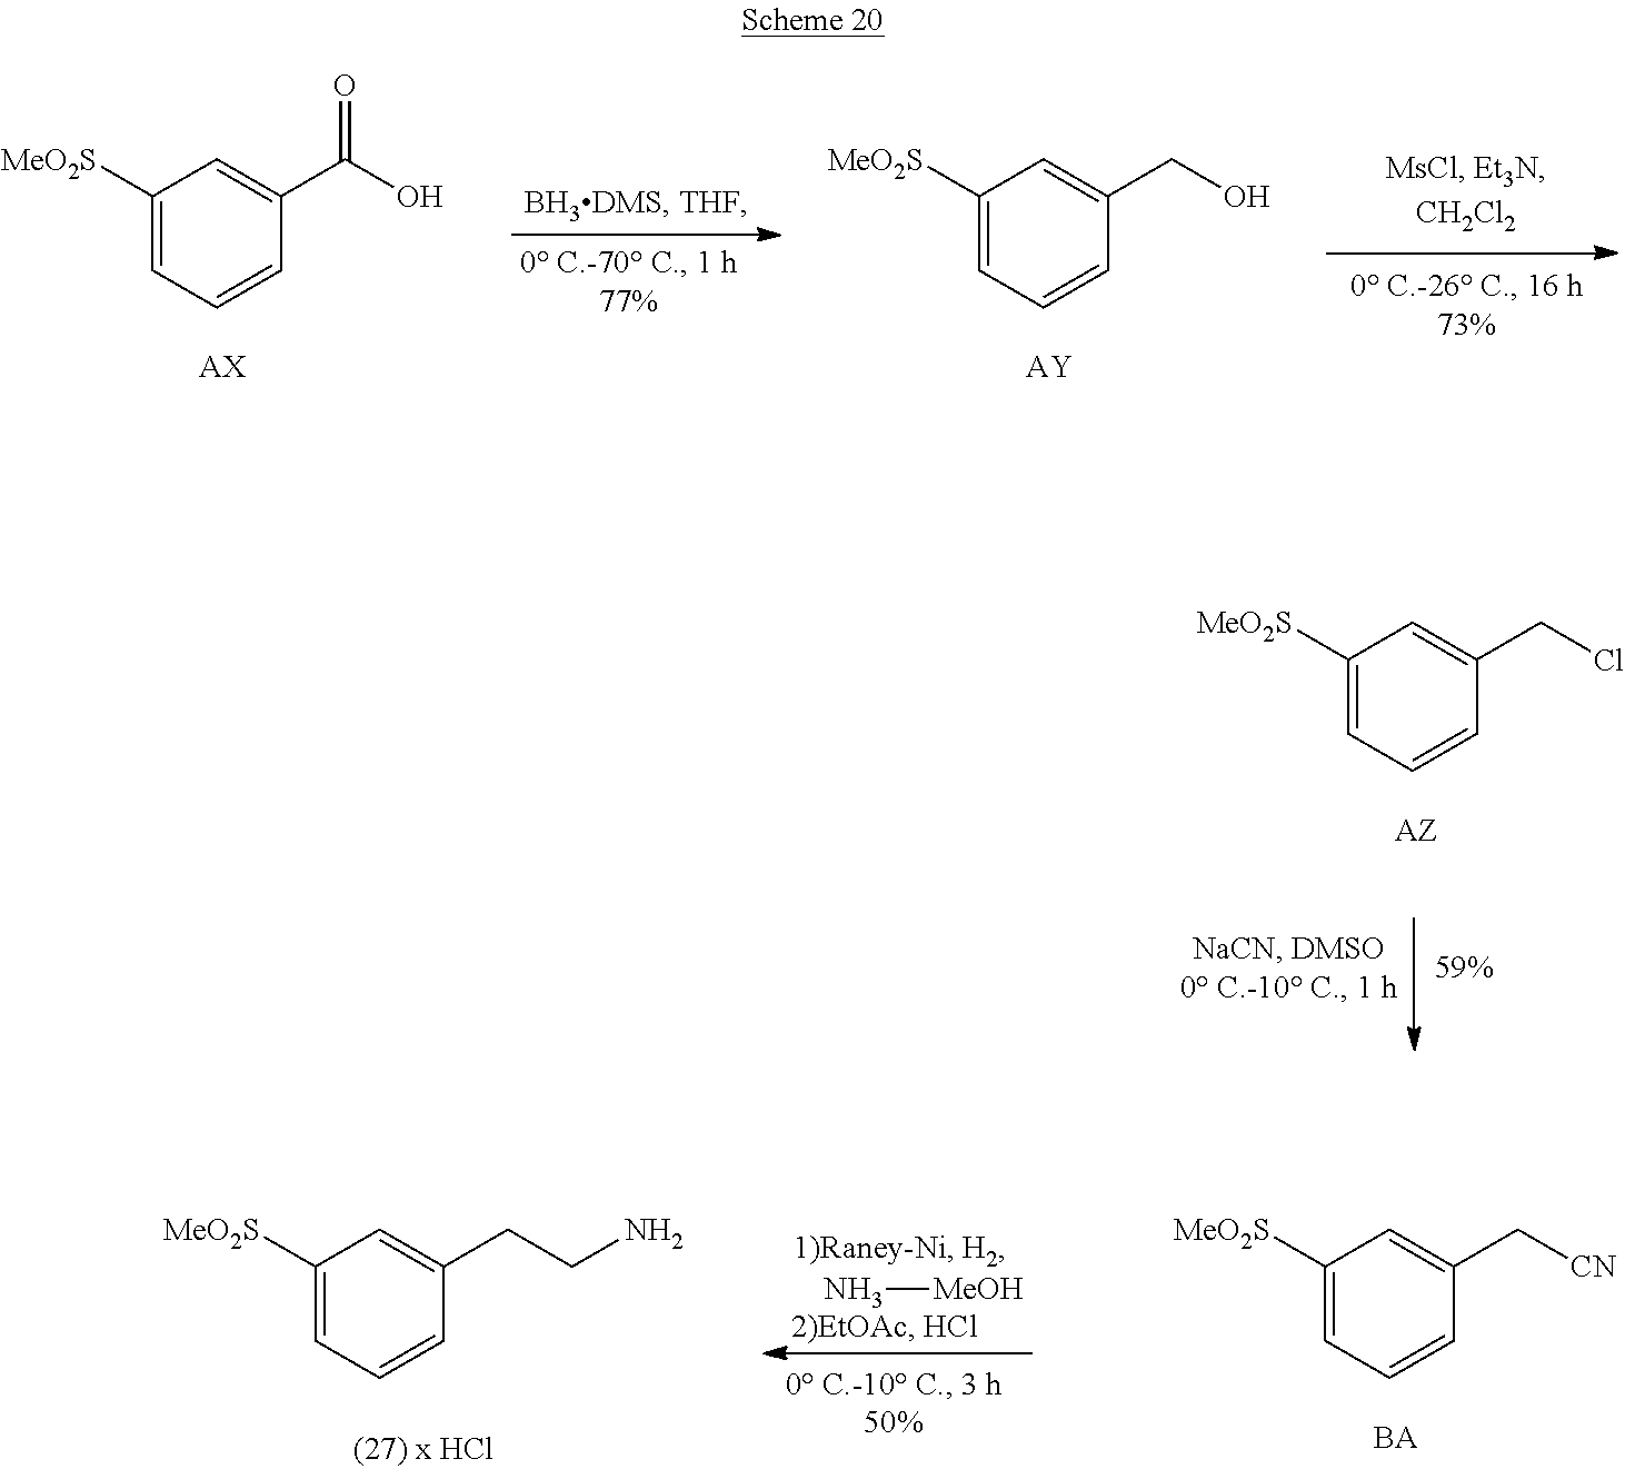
C1([MeO2S])=CC=CC(C(O)=O)=C1.[AX].C1([MeO2S])=CC=CC(CO)=C1.[AY].C1([MeO2S])=CC=CC(CCl)=C1.[AZ].N[MeOH].C1([MeO2S])=CC=CC(C[CN])=C1.[BA].C1([MeO2S])=CC=CC(CCN)=C1
